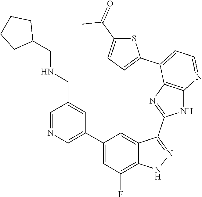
C1=NC=C(C2=CC(F)=C3C(=C2)C(C2=NC4=C(N2)N=CC=C4C2=CC=C(C(=O)C)S2)=NN3)C=C1CNCC1CCCC1
